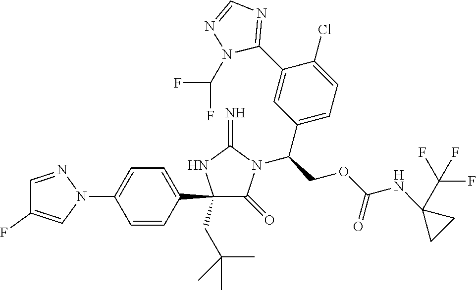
C1(C2=CC=C(N3N=CC(F)=C3)C=C2)(CC(C)(C)C)C(=O)N(C(COC(NC2(C(F)(F)F)CC2)=O)C2=CC=C(Cl)C(C3=NC=NN3C(F)F)=C2)C(=N)N1
